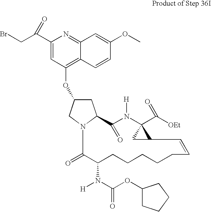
C1C(OC2=C3C(=NC(C(CBr)=O)=C2)C=C(OC)C=C3)CN2C1C(=O)N([H])C1(C([OEt])=O)CC1C=CCCCCCC(N(C(OC1CCCC1)=O)[H])C2=O
